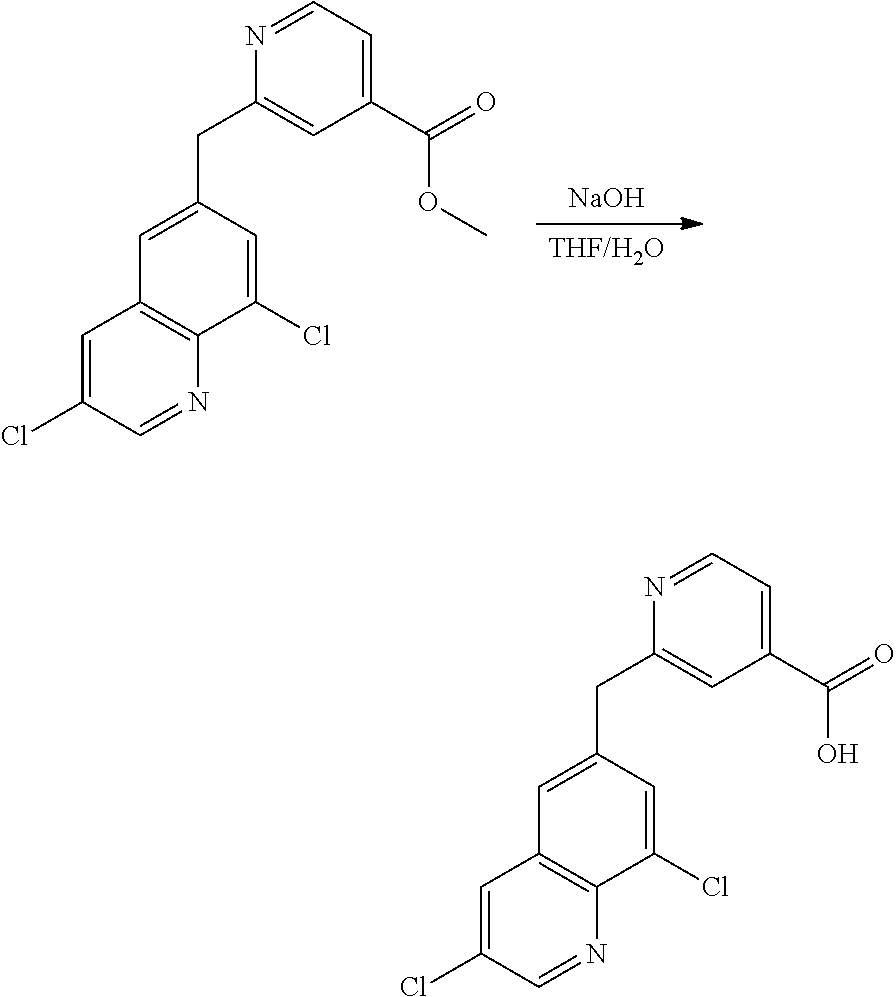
[THF/H2O].[NaOH].C(C1=CC(C(=O)OC)=CC=N1)C1=CC2=C(N=CC(Cl)=C2)C(Cl)=C1.C(C1=CC(C(=O)O)=CC=N1)C1=CC2=C(N=CC(Cl)=C2)C(Cl)=C1
